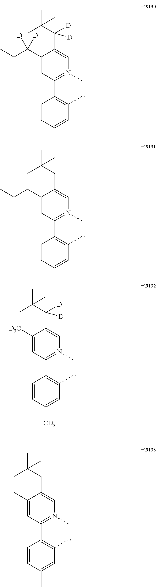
C1(C(C(C)(C)C)([D])[D])=CN(C)=C(C2=C(C)C=CC=C2)C=C1C(C(C)(C)C)([D])[D].C1(CC(C)(C)C)=CN(C)=C(C2=C(C)C=CC=C2)C=C1CC(C)(C)C.C1(C(C(C)(C)C)([D])[D])=CN(C)=C(C2=C(C)C=C([CD3])C=C2)C=C1[D3C].C1(CC(C)(C)C)=CN(C)=C(C2=C(C)C=C(C)C=C2)C=C1C
